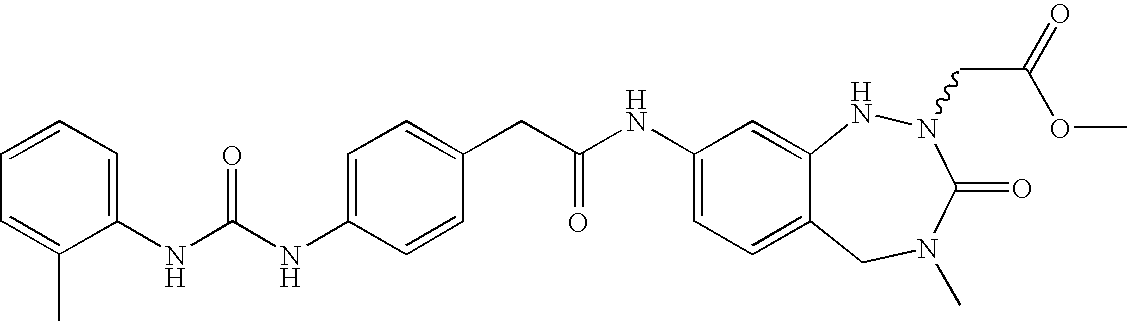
C1(NC(NC2=CC=C(CC(NC3=CC=C4C(=C3)NN(CC(=O)OC)C(=O)N(C)C4)=O)C=C2)=O)=CC=CC=C1C
